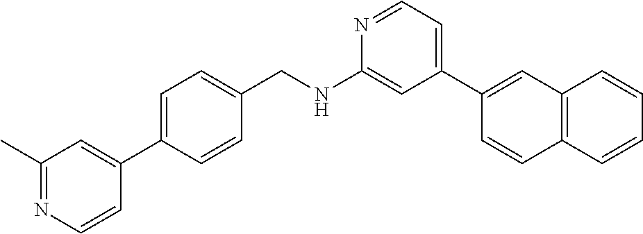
N1=CC=C(C2=CC3=C(C=C2)C=CC=C3)C=C1NCC1=CC=C(C2=CC(C)=NC=C2)C=C1
